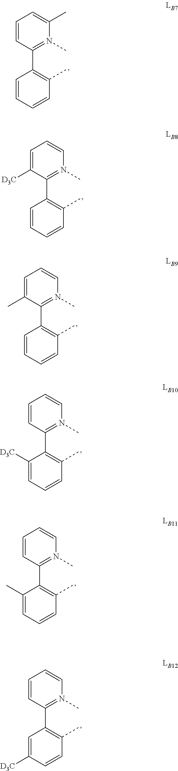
C1=CN(C)=C(C2=C(C)C=CC=C2)C([D3C])=C1.C1(C2=C(C)C=CC=C2)=N(C)C(C)=CC=C1.C1=CN(C)=C(C2=C(C)C=CC([D3C])=C2)C=C1.C1=CN(C)=C(C2=C(C)C=CC=C2C)C=C1.C1=CN(C)=C(C2=C(C)C=CC=C2[D3C])C=C1.C1=CN(C)=C(C2=C(C)C=CC=C2)C(C)=C1
